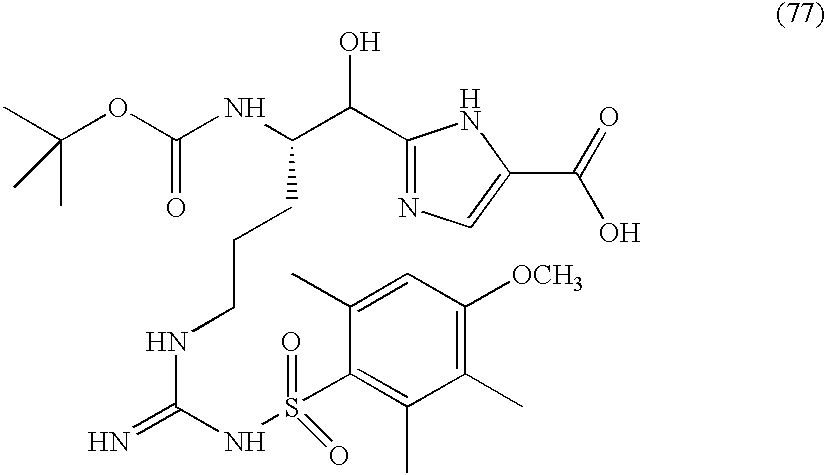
C(OC(NC(C(C1=NC=C(C(=O)O)N1)O)CCCNC(NS(=O)(=O)C1=C(C)C(C)=C([OCH3])C=C1C)=N)=O)(C)(C)C
